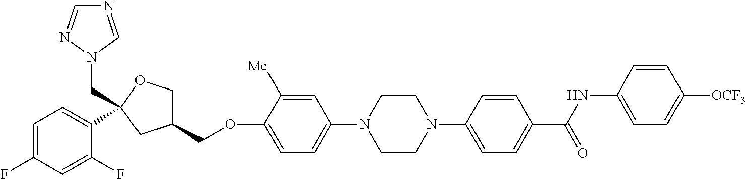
C1=C(F)C=C(F)C(C2(CN3N=CN=C3)OCC(COC3=CC=C(N4CCN(C5=CC=C(C(NC6=CC=C([OCF3])C=C6)=O)C=C5)CC4)C=C3[Me])C2)=C1
